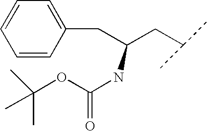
C1(CC(CC(C)C)NC(OC(C)(C)C)=O)=CC=CC=C1
